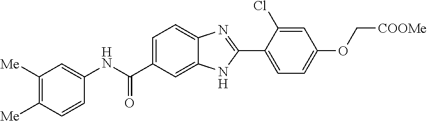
C1=C(C(NC2=CC([Me])=C([Me])C=C2)=O)C=C2C(=C1)N=C(C1=CC=C(OC[COOMe])C=C1Cl)N2
